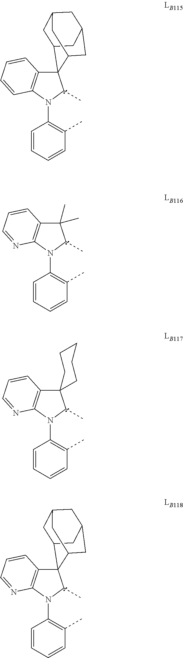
C1=CC=CC(C)=C1N1C(C)C2(C3=C1C=CC=C3)C1CC3CC(CC2C3)C1.C1=CC=CC(C)=C1N1C(C)C(C)(C)C2=C1N=CC=C2.C1=CC=CC(C)=C1N1C(C)C2(C3=C1N=CC=C3)CCCCC2.C1=CC=CC(C)=C1N1C(C)C2(C3=C1N=CC=C3)C1CC3CC(CC2C3)C1
